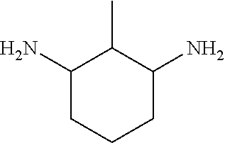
C1(N)CCCC(N)C1C
